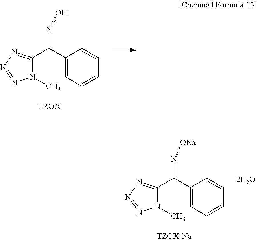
C1(C(C2=NN=NN2C)=NO)=CC=CC=C1.C1(C(C2=NN=NN2C)=N[ONa])=CC=CC=C1
